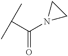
C(C)(C)C(N1CC1)=O
